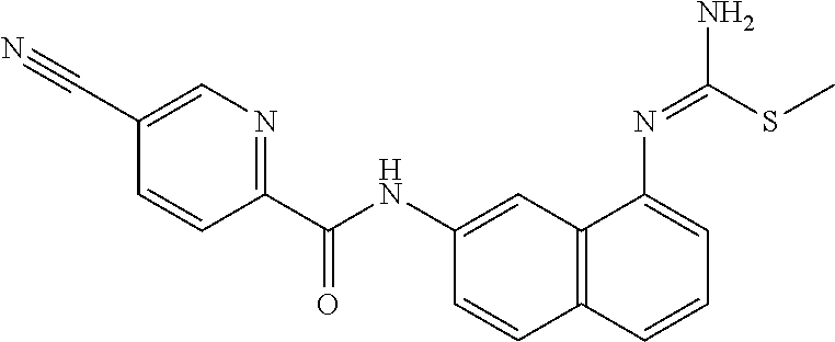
C1=C(C#N)C=CC(C(NC2=CC3=C(C=C2)C=CC=C3N=C(SC)N)=O)=N1
